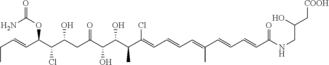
CCC=CC(C(C(CC(C(C(C(C(=CC=CC=C(C=CC=CC(NCC(C[COOH])O)=O)C)Cl)C)O)O)=O)O)Cl)OC(=O)N
